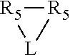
[R5]1[R5][L]1
